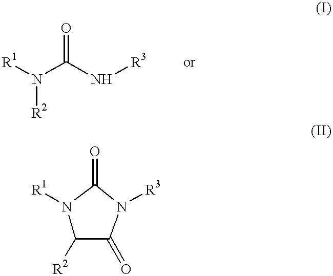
[R1]N(C(N[R3])=O)[R2].N1([R1])C([R2])C(=O)N([R3])C1=O
